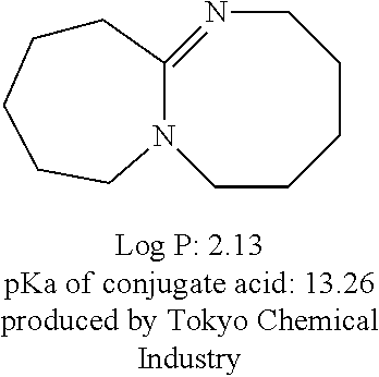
C1CCCCN2C1=NCCCCC2
